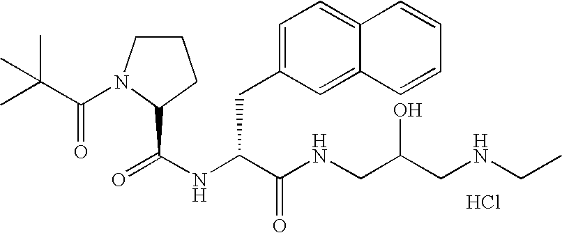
Cl.N(C(C(NCC(CNCC)O)=O)CC1=CC=C2C(=C1)C=CC=C2)C(=O)C1N(C(=O)C(C)(C)C)CCC1
